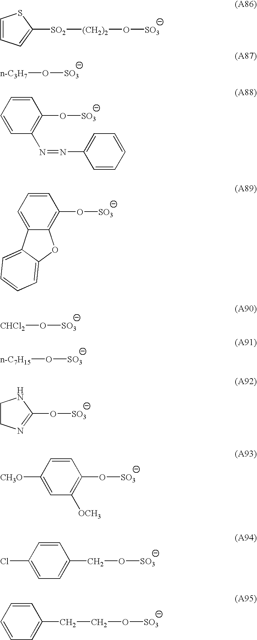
O([SO3])[(CH2)2][SO2]C1=CC=CS1.O([SO3])[n-C3H7].O([SO3])C1=C(N=NC2=CC=CC=C2)C=CC=C1.O([SO3])C1=C2C(=CC=C1)C1=CC=CC=C1O2.O([SO3])[CHCl2].O([SO3])[n-C7H15].O([SO3])C1=C([OCH3])C=C([CH3O])C=C1.O([SO3])C1=NCCN1.O([SO3])CCC1=CC=CC=C1.O([SO3])CC1=CC=C(Cl)C=C1
